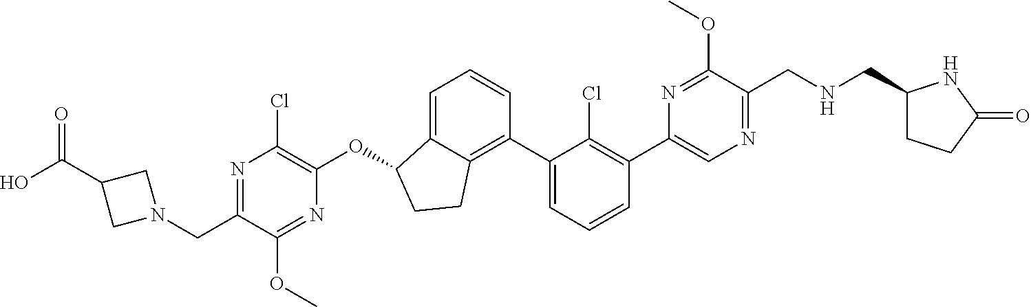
C(C1=NC(Cl)=C(OC2C3=CC=CC(C4=CC=CC(C5=CN=C(CNCC6CCC(=O)N6)C(OC)=N5)=C4Cl)=C3CC2)N=C1OC)N1CC(C(O)=O)C1
